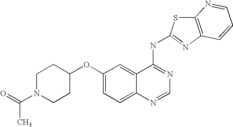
C1N(C(=O)C)CCC(OC2=CC=C3C(=C2)C(NC2=NC4=C(S2)N=CC=C4)=NC=N3)C1
